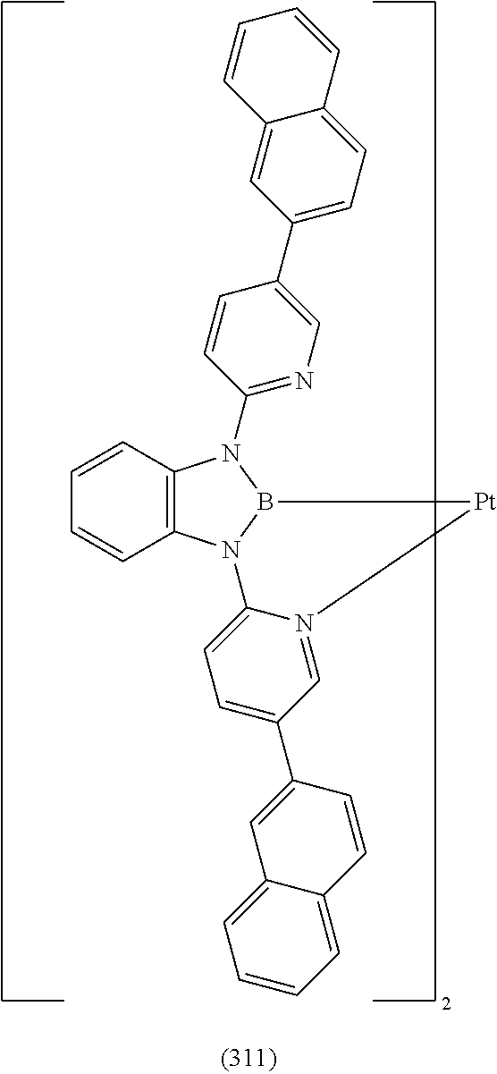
C12=C(N3B(N1C1=NC=C(C4=CC=C5C(=C4)C=CC=C5)C=C1)[Pt]N1=CC(C4=CC5=CC=CC=C5C=C4)=CC=C31)C=CC=C2
